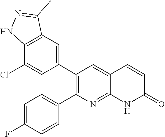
C12=C(C=C(C3=C(C4=CC=C(F)C=C4)N=C4C(=C3)C=CC(=O)N4)C=C1Cl)C(C)=NN2
